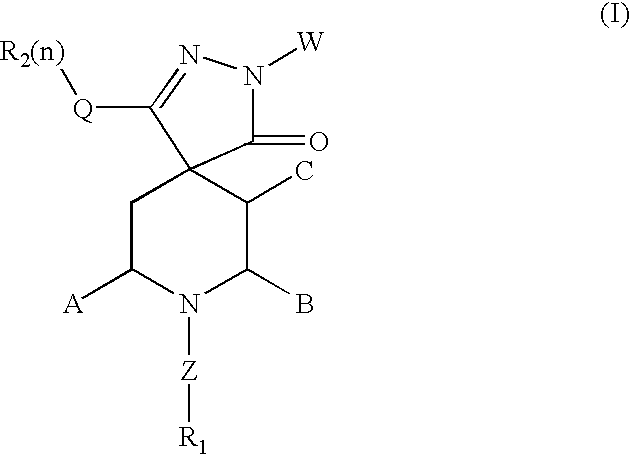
C1C([A])N([Z][R1])C(B)C(C)C12C(=O)N([W])N=C2[Q][R2(n)]
